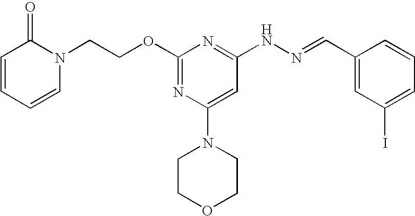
C(COC1=NC(N2CCOCC2)=CC(NN=CC2=CC(I)=CC=C2)=N1)N1C(=O)C=CC=C1
